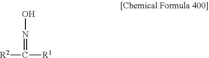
ON=C([R2])[R1]
